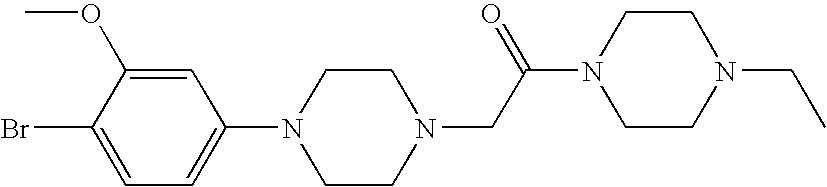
N1(C2=CC=C(Br)C(OC)=C2)CCN(CC(N2CCN(CC)CC2)=O)CC1
